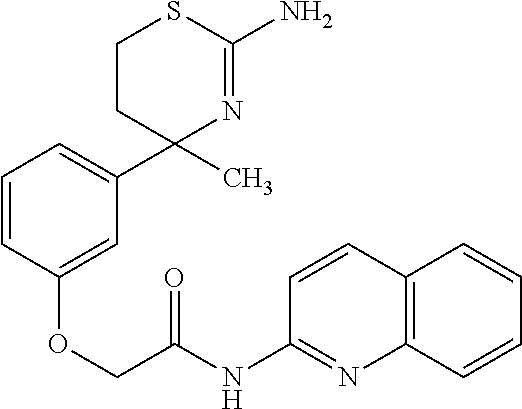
C1(C)(C2=CC=CC(OCC(NC3=NC4=C(C=C3)C=CC=C4)=O)=C2)N=C(N)SCC1
